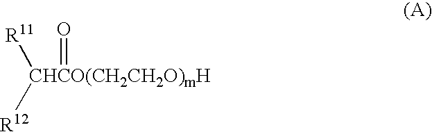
[R11][CHCO(CH2CH2O)mH]([R12])=O
